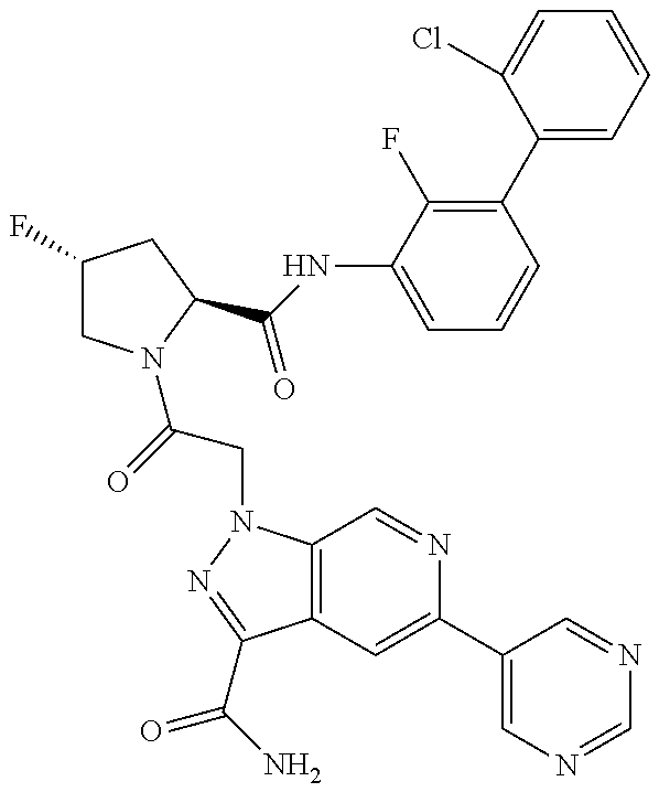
C1(F)CN(C(CN2C3=C(C(C(=O)N)=N2)C=C(C2=CN=CN=C2)N=C3)=O)C(C(=O)NC2=CC=CC(C3=CC=CC=C3Cl)=C2F)C1
